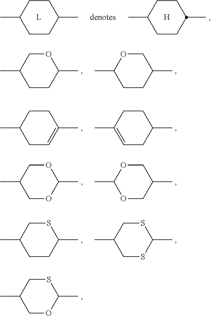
C1OC(C)SCC1C.C1CC(C)CCC1C.[H].C1CC(C)CCC1C.C1CC(C)OCC1C.C1CC(C)COC1C.C1C=C(C)CCC1C.C1=C(C)CCC(C)C1.C1OC(C)OCC1C.O1CC(C)COC1C.C1CC(C)SCC1C.C1SC(C)SCC1C
